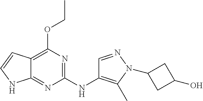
C12=C(OCC)N=C(NC3=C(C)N(C4CC(O)C4)N=C3)N=C1NC=C2
